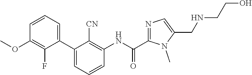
C1(C2=CC=CC(OC)=C2F)=CC=CC(NC(C2=NC=C(CNCCO)N2C)=O)=C1[CN]
